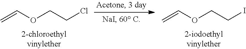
C=COCCCl.C=COCCI
